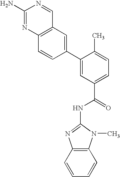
C12=C(N=C(N)N=C1)C=CC(C1=CC(C(=O)NC3=NC4=C(N3C)C=CC=C4)=CC=C1C)=C2
